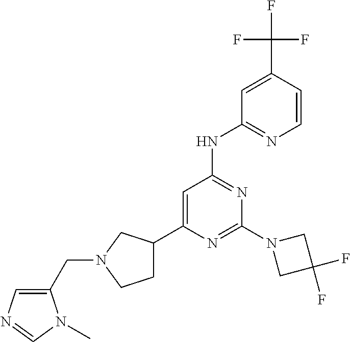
C1=C(C2CCN(CC3=CN=CN3C)C2)N=C(N2CC(F)(F)C2)N=C1NC1=NC=CC(C(F)(F)F)=C1
